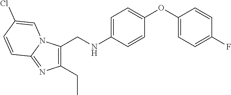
C1(CNC2=CC=C(OC3=CC=C(F)C=C3)C=C2)=C(CC)N=C2N1C=C(Cl)C=C2
